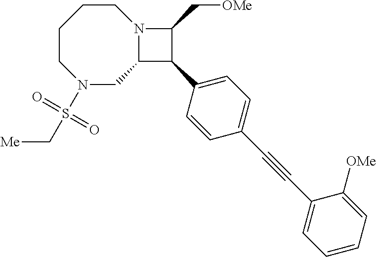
C1CCCN(S(C[Me])(=O)=O)CC2N1C(C[OMe])C2C1=CC=C(C#CC2=CC=CC=C2[OMe])C=C1
